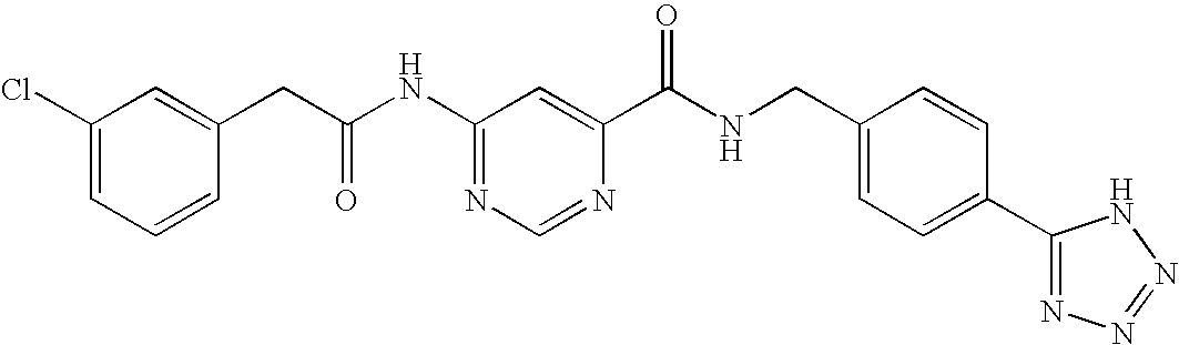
C1(Cl)=CC=CC(CC(NC2=NC=NC(C(NCC3=CC=C(C4=NN=NN4)C=C3)=O)=C2)=O)=C1
